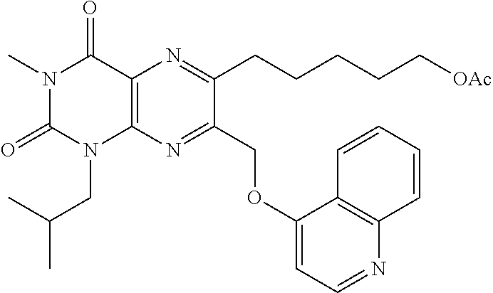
C12=C(N=C(COC3=CC=NC4=C3C=CC=C4)C(CCCCC[OAc])=N1)N(CC(C)C)C(=O)N(C)C2=O
